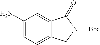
C1(N)=CC=C2C(=C1)C(=O)N([Boc])C2
